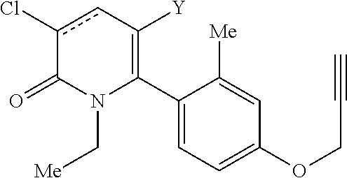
C1(C2=C([Y])cc(Cl)C(=O)N2C[Me])=CC=C(OCC#C)C=C1[Me]
